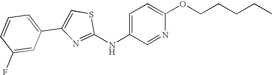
C1=CC=C(C2=CSC(NC3=CC=C(OCCCCC)N=C3)=N2)C=C1F
